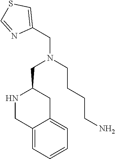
C1(CN(CC2NCC3=CC=CC=C3C2)CCCCN)=CSC=N1
